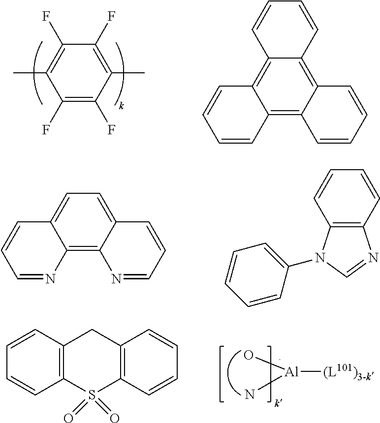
C1(F)=C(F)C(C)=C(F)C(F)=C1C.C12=C3C(=C4C(=C1C=CC=C2)C=CC=C4)C=CC=C3.C12=C3C(=CC=C1C=CC=N2)C=CC=N3.C12=C(C=CC=C1)N=CN2C1=CC=CC=C1.O[Al](N)[(L101)3-k].C1=CC2=C(C=C1)CC1=C(S2(=O)=O)C=CC=C1
